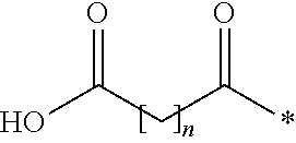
C(CC(*)=O)(=O)O
